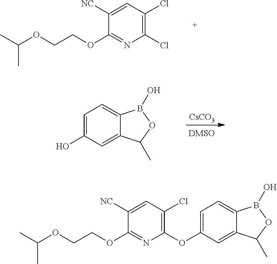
C1(Cl)=C(Cl)C=C([NC])C(OCCOC(C)C)=N1.[CsCO3].C1=C(O)C=C2C(=C1)B(O)OC2C.C1(OC2=CC=C3C(=C2)C(C)OB3O)=C(Cl)C=C([NC])C(OCCOC(C)C)=N1
